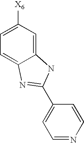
C1=C([X6])C=C2C(=C1)N=C(C1=CC=NC=C1)N2
